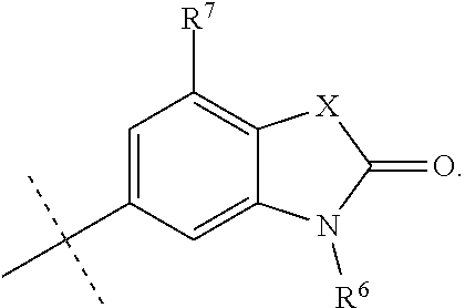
C1(C(C)(C)C)=CC([R7])=C2C(=C1)N([R6])C(=O)[X]2
